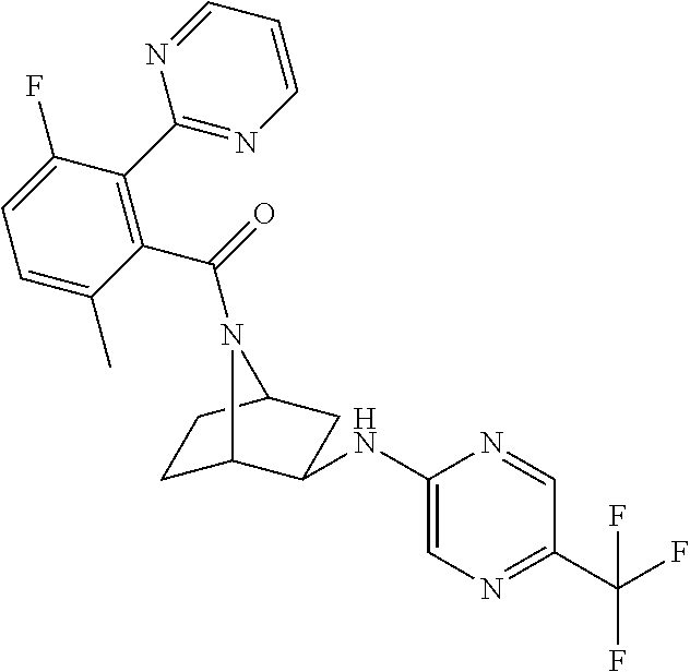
C1(NC2C3CCC(C2)N3C(=O)C2=C(C3=NC=CC=N3)C(F)=CC=C2C)=CN=C(C(F)(F)F)C=N1
